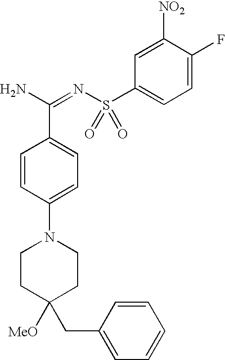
C1CC([MeO])(CC2=CC=CC=C2)CCN1C1=CC=C(C(N)=NS(C2=CC=C(F)C([NO2])=C2)(=O)=O)C=C1
